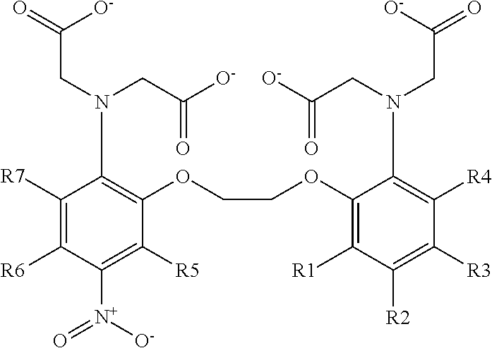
C1([R7])=C([R6])C([N+](=O)[O-])=C([R5])C(OCCOC2=C([R1])C([R2])=C([R3])C([R4])=C2N(CC(=O)[O-])CC([O-])=O)=C1N(CC(=O)[O-])CC(=O)[O-]
